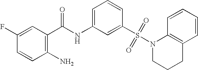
C1(F)=CC(C(NC2=CC=CC(S(N3CCCC4=C3C=CC=C4)(=O)=O)=C2)=O)=C(N)C=C1
